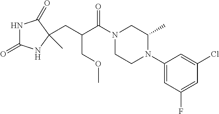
N1C(=O)NC(C)(CC(C(N2CCN(C3=CC(F)=CC(Cl)=C3)C(C)C2)=O)COC)C1=O
